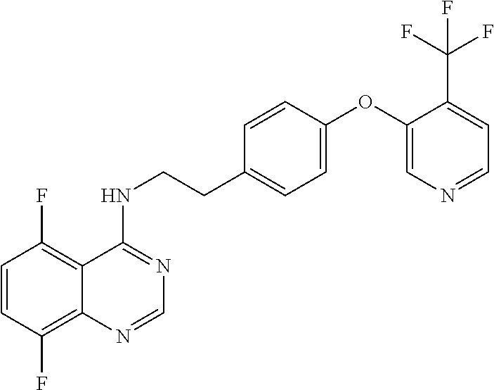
C1=CC(F)=C2C(=C1F)C(NCCC1=CC=C(OC3=CN=CC=C3C(F)(F)F)C=C1)=NC=N2
